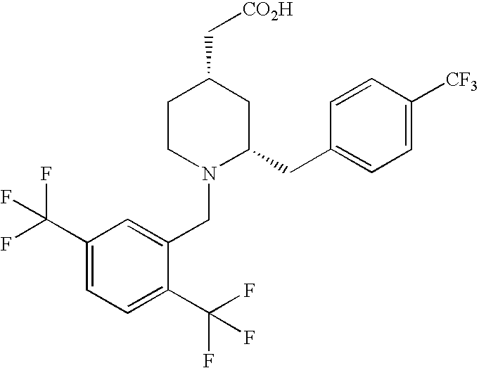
C1(C[CO2H])CCN(CC2=CC(C(F)(F)F)=CC=C2C(F)(F)F)C(CC2=CC=C([CF3])C=C2)C1
